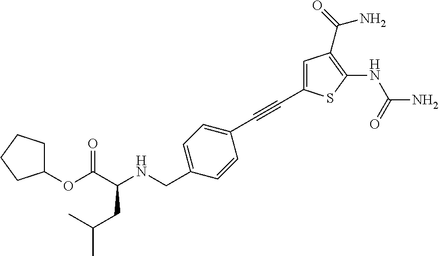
C1=C(C#CC2=CC=C(CNC(C(OC3CCCC3)=O)CC(C)C)C=C2)SC(NC(=O)N)=C1C(N)=O
